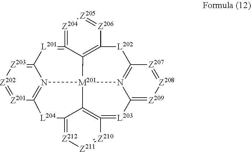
[Z203]1=C2N3=C([Z201]=[Z202]1)[L204]C1=[Z212][Z211]=[Z210]C4=[L203]C5=[Z209][Z208]=[Z207]C6=N5[M201]3(C3=C([L202]6)[Z206]=[Z205][Z204]=C3=[L201]2)C=41
